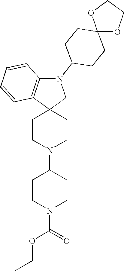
C1CN(C2CCN(C(=O)OCC)CC2)CCC12CN(C1CCC3(CC1)OCCO3)C1=C2C=CC=C1
